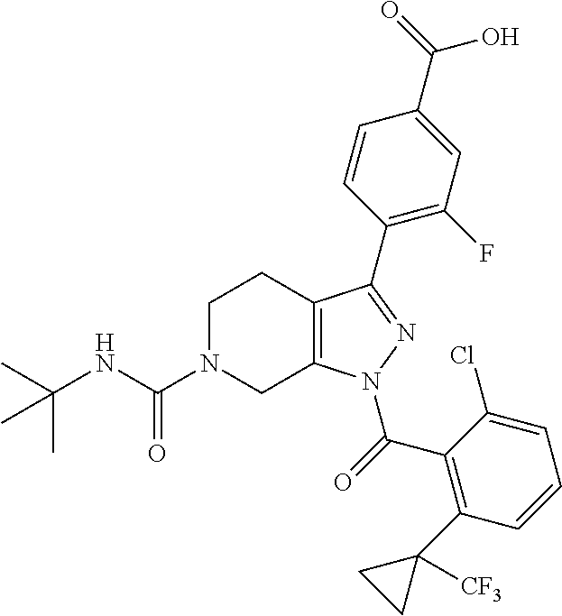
C12=C(N(C(C3=C(C4([CF3])CC4)C=CC=C3Cl)=O)N=C1C1=C(F)C=C(C(O)=O)C=C1)CN(C(NC(C)(C)C)=O)CC2
